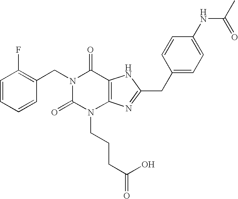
C1=CC=CC(CN2C(=O)N(CCCC(O)=O)C3=C(C2=O)NC(CC2=CC=C(NC(=O)C)C=C2)=N3)=C1F
